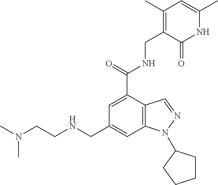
C12=C(C=C(CNCCN(C)C)C=C1C(=O)NCC1=C(C)C=C(C)NC1=O)N(C1CCCC1)N=C2
